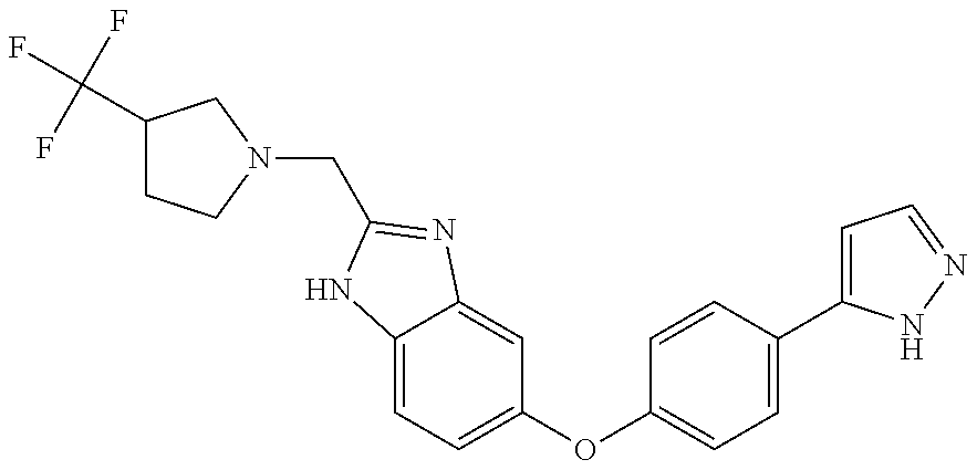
C(C1=NC2=CC(OC3=CC=C(C4=CC=NN4)C=C3)=CC=C2N1)N1CCC(C(F)(F)F)C1
